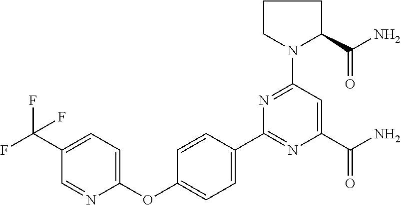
C1=C(C(F)(F)F)C=NC(OC2=CC=C(C3=NC(C(=O)N)=CC(N4C(C(=O)N)CCC4)=N3)C=C2)=C1
